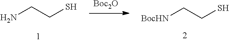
[Boc2O].NCCS.[BocHN]CCS
